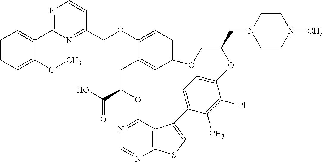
C12=C3C(=NC=N1)OC(C(O)=O)CC1=CC(=CC=C1OCC1=NC(C4=CC=CC=C4OC)=NC=C1)OCC(CN1CCN(C)CC1)OC1=CC=C(C3=CS2)C(C)=C1Cl
